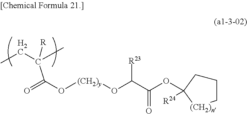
CCC(C)(C(O[(CH2)y]OC(C(OC1([R24])CCC[(CH2)n]1)=O)[R23])=O)[R]
